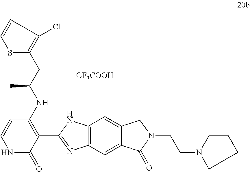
C1=CSC(CC(NC2=C(C3=NC4=C(N3)C=C3C(=C4)C(=O)N(CCN4CCCC4)C3)C(=O)NC=C2)C)=C1Cl.[CF3COOH]
